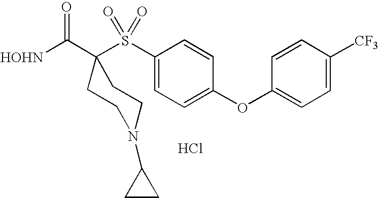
[HOHN]C(=O)C1(S(C2=CC=C(OC3=CC=C([CF3])C=C3)C=C2)(=O)=O)CCN(C2CC2)CC1.Cl
